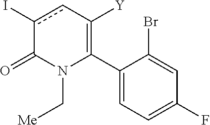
C1(C2=C([Y])cc(I)C(=O)N2C[Me])=CC=C(F)C=C1Br
